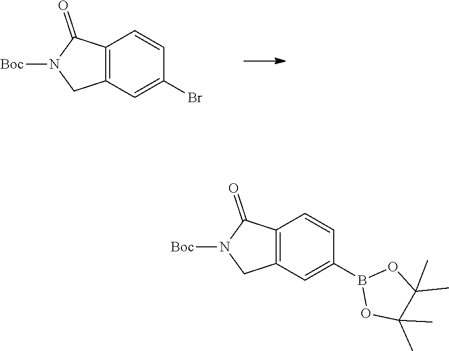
C12=C(C=C(Br)C=C1)CN([Boc])C2=O.C12=C(C=C(B3OC(C)(C)C(C)(C)O3)C=C1)CN([Boc])C2=O
